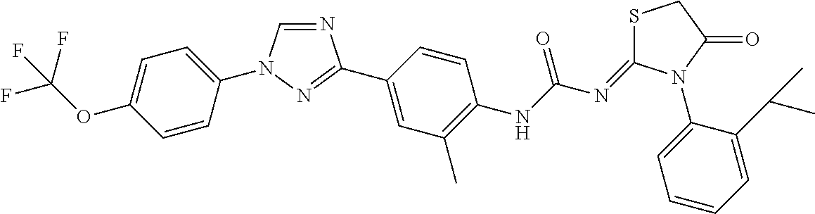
N1=CN(C2=CC=C(OC(F)(F)F)C=C2)N=C1C1=CC(C)=C([N H]C(N=C2SCC(=O)N2C2=CC=CC=C2C(C)C)=O)C=C1
